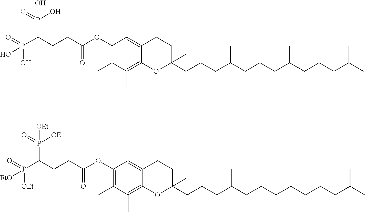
C1(OC(CCC(P(=O)(O)O)P(=O)(O)O)=O)=C(C)C(C)=C2C(=C1)CCC(CCCC(CCCC(CCCC(C)C)C)C)(C)O2.C1(OC(CCC(P(=O)([OEt])[EtO])P(=O)([OEt])[OEt])=O)=C(C)C(C)=C2C(=C1)CCC(CCCC(CCCC(CCCC(C)C)C)C)(C)O2
